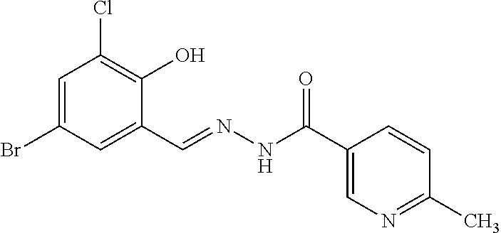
C1=C(Br)C=C(C=NNC(C2=CN=C(C)C=C2)=O)C(O)=C1Cl
